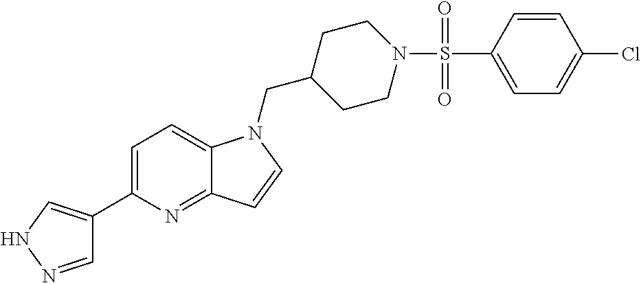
C1=NNC=C1C1=CC=C2C(=N1)C=CN2CC1CCN(S(C2=CC=C(Cl)C=C2)(=O)=O)CC1
